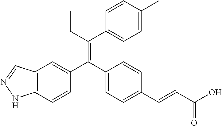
C12=C(C=CC(C(C3=CC=C(C=CC(O)=O)C=C3)=C(CC)C3=CC=C(C)C=C3)=C1)NN=C2
